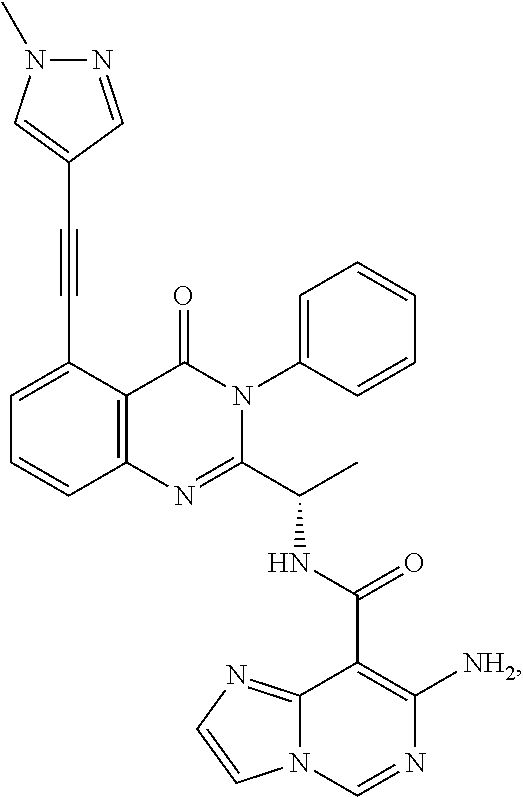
C1=C(C#CC2=CN(C)N=C2)C2=C(C=C1)N=C(C(C)NC(C1=C([NH2])N=CN3C1=NC=C3)=O)N(C1=CC=CC=C1)C2=O
